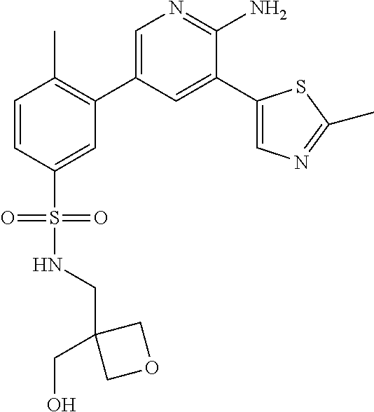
C1=CC(S(NCC2(CO)COC2)(=O)=O)=CC(C2=CN=C(N)C(C3=CN=C(C)S3)=C2)=C1C
